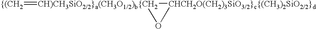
[{(CH2]=[CH)CH3SiO2/2}a(CH3O1/2)b{CH2]1[CHCH2O(CH2)3SiO3/2}c{(CH3)2SiO2/2}d]O1
